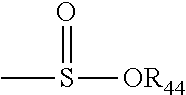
S([OR44])(=O)C
